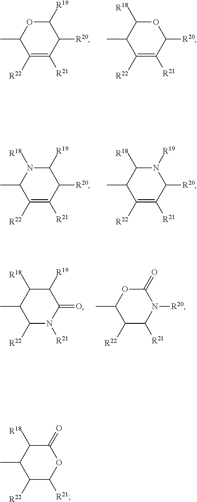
C1([R19])OC(C)C([R22])=C([R21])C1[R20].O1C([R18])C(C)C([R22])=C([R21])C1[R20].C1(=O)C([R18])C(C)C([R22])C([R21])O1.C1([R19])N([R18])C(C)C([R22])=C([R21])C1[R20].N1([R19])C([R18])C(C)C([R22])=C([R21])C1[R20].C1([R19])C([R18])C(C)C([R22])N([R21])C1=O.C1(=O)OC(C)C([R22])C([R21])N1[R20]
